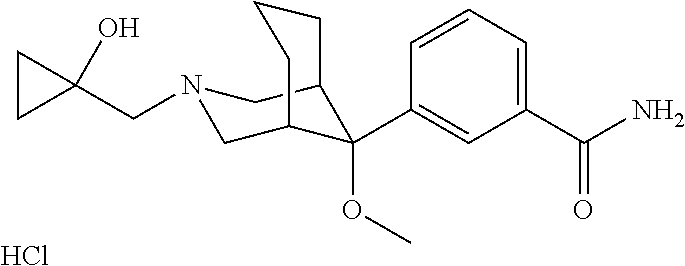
C1(C(N)=O)=CC=CC(C2(OC)C3CN(CC4(O)CC4)CC2CCC3)=C1.Cl
